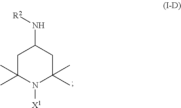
C1C(C)(C)N([X1])C(C)(C)CC1N[R2]
